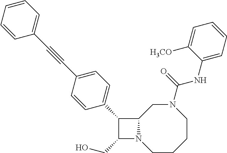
C1(CO)N2C(C1C1=CC=C(C#CC3=CC=CC=C3)C=C1)CN(C(NC1=CC=CC=C1[H3CO])=O)CCCC2
